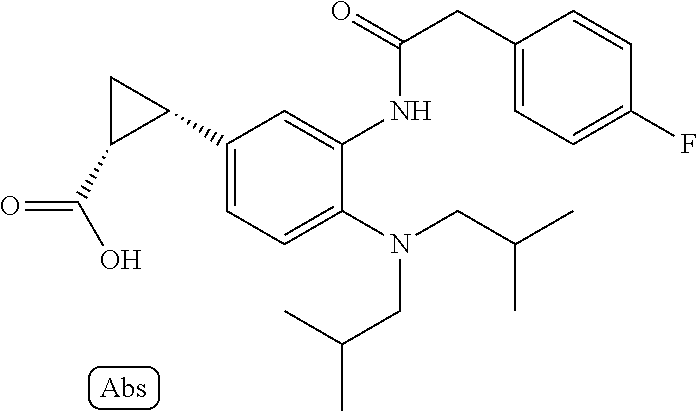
C1(N(CC(C)C)CC(C)C)=CC=C(C2CC2C(O)=O)C=C1NC(CC1=CC=C(F)C=C1)=O
